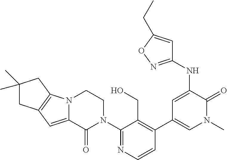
C12=C(N3C(=C1)C(=O)N(C1=NC=CC(C4=CN(C)C(=O)C(NC5=NOC(CC)=C5)=C4)=C1CO)CC3)CC(C)(C)C2
